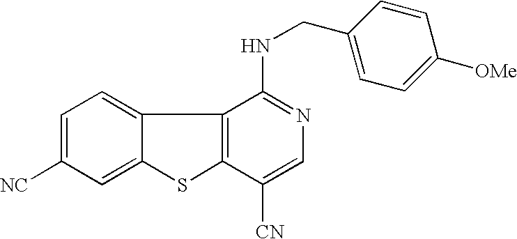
C1=C([NC])C=C2C(=C1)C1=C(S2)C([CN])=CN=C1NCC1=CC=C([OMe])C=C1
